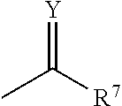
[Y]=C([R7])C
